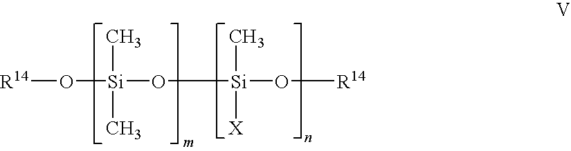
[R14]O[Si](C)(C)O[Si](C)([X])O[R14]
